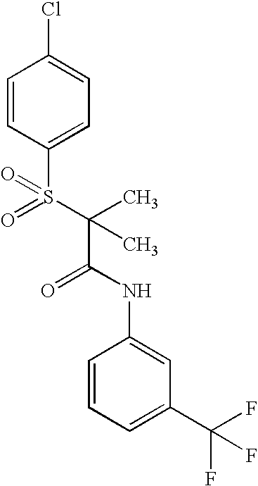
C1=CC(S(C(C)(C(NC2=CC(C(F)(F)F)=CC=C2)=O)C)(=O)=O)=CC=C1Cl
